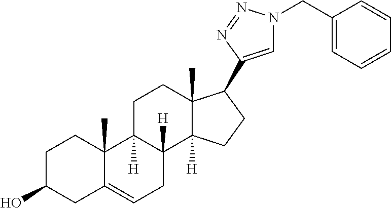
C1C(O)CC2=CCC3([H])C([H])(CCC4(C)C3([H])CCC4C3=CN(CC4=CC=CC=C4)N=N3)C2(C)C1
